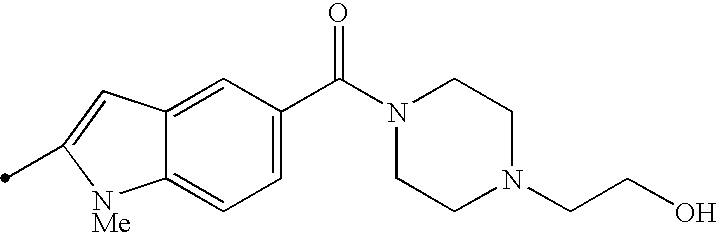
C1=C(C(N2CCN(CCO)CC2)=O)C=C2C(=C1)[NMe]C(C)=C2
